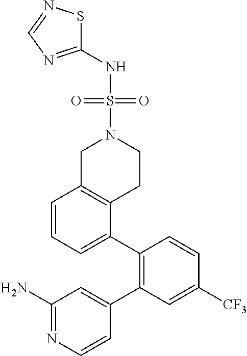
C1=CC=C(C2=C(C3=CC(N)=NC=C3)C=C([CF3])C=C2)C2=C1CN(S(NC1=NC=NS1)(=O)=O)CC2
